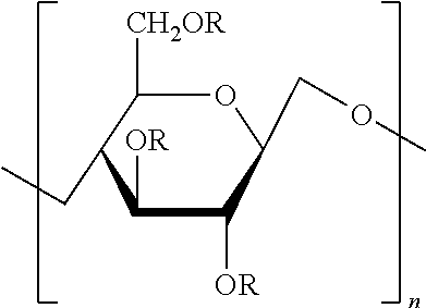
C1([OR])C([OR])C(COC)OC([CH2OR])C1CC
